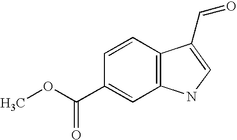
C1(C(OC)=O)=CC2=C(C=C1)C(C=O)=CN2
